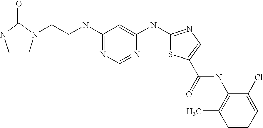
C(CNC1=NC=NC(NC2=NC=C(C(NC3=C(C)C=CC=C3Cl)=O)S2)=C1)N1CCNC1=O
